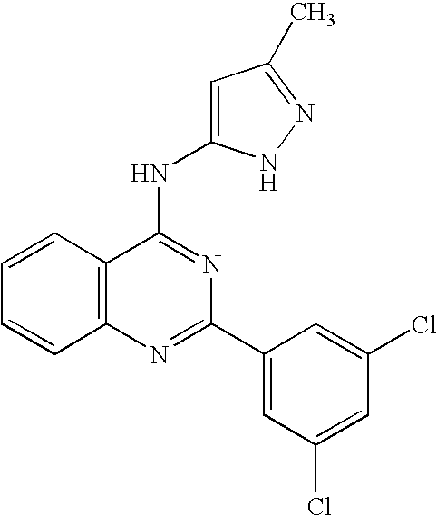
C12=C(N=C(C3=CC(Cl)=CC(Cl)=C3)N=C1NC1=CC(C)=NN1)C=CC=C2
